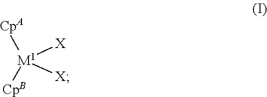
[CpA][M1]([CpB])([X])[X]
